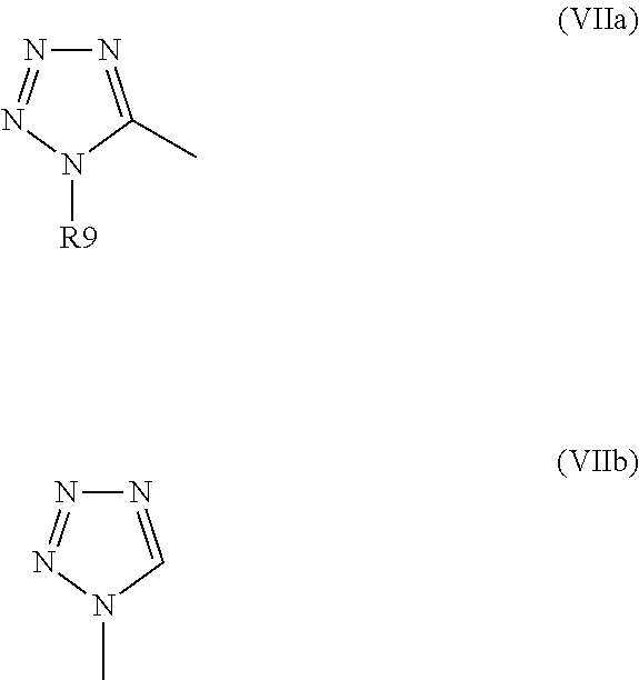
N1=C(C)N([R9])N=N1.N1=CN(C)N=N1
